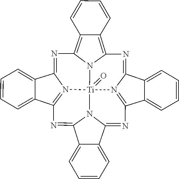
C12=C3C(=C4N1[Ti]15(=O)N6=C(C7=CC=CC=C7C6=N2)N=C2N1C(=NC1=N5C(=N4)C4=CC=CC=C14)C1=CC=CC=C21)C=CC=C3
